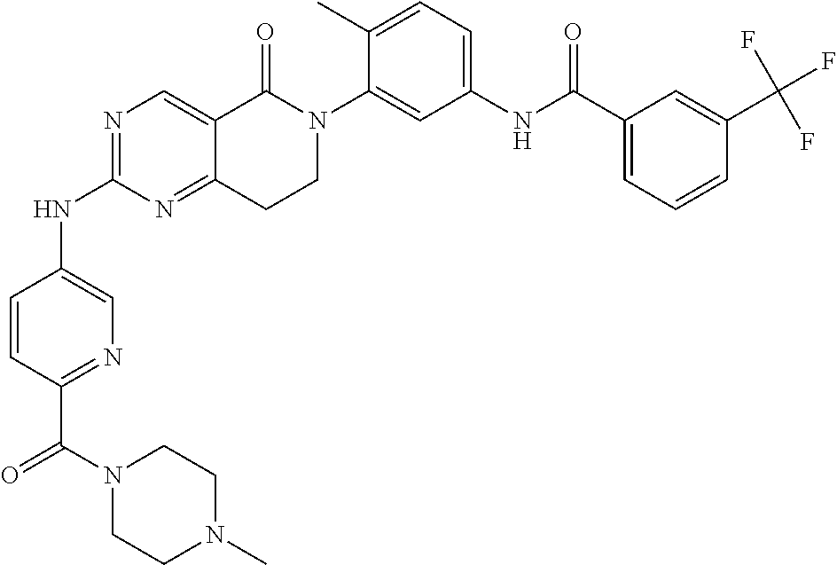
N1=C(NC2=CN=C(C(=O)N3CCN(C)CC3)C=C2)N=C2C(=C1)C(=O)N(C1=CC(NC(C3=CC=CC(C(F)(F)F)=C3)=O)=CC=C1C)CC2
